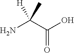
C(=O)(C(N)([H])C)O
